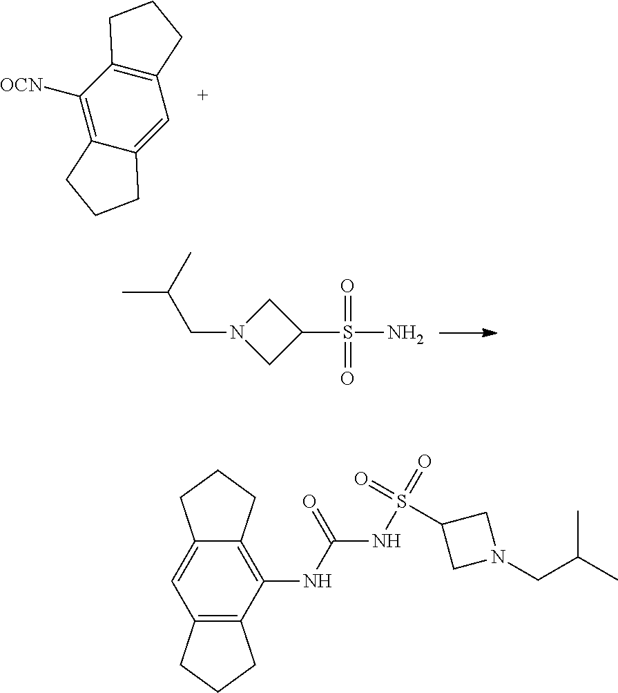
C1([OCN])=C2C(=CC3=C1CCC3)CCC2.C1N(CC(C)C)CC1S(N)(=O)=O.C12=C(NC(=O)NS(=O)(=O)C3CN(CC(C)C)C3)C3=C(C=C1CCC2)CCC3
